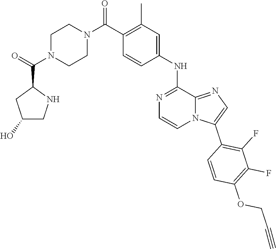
N1(C(=O)C2=C(C)C=C(NC3=NC=CN4C3=NC=C4C3=C(F)C(F)=C(OCC#C)C=C3)C=C2)CCN(C(=O)C2CC(O)CN2)CC1
